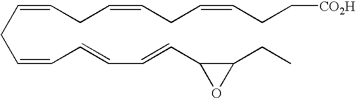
C(CC=CC=CC=CC1C(CC)O1)=CCC=CCC=CCC[CO2H]
